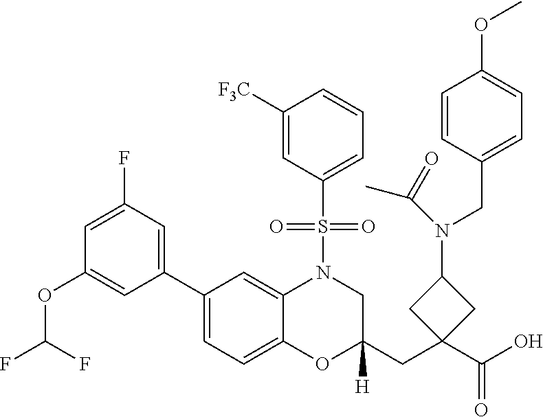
C1(C2=CC(F)=CC(OC(F)F)=C2)=CC=C2C(=C1)N(S(C1=CC=CC([F3C])=C1)(=O)=O)CC(CC1(C(O)=O)CC(N(CC3=CC=C(OC)C=C3)C(C)=O)C1)([H])O2
